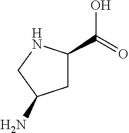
C1C(C(=O)O)NCC1N
